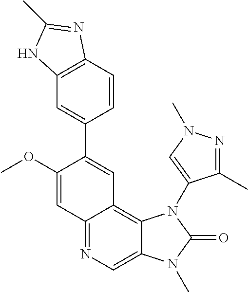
C12=NC=C3C(=C1C=C(C1=CC4=C(C=C1)N=C(C)N4)C(OC)=C2)N(C1=CN(C)N=C1C)C(=O)N3C
